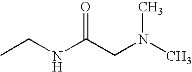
CN(C)CC(NCC)=O
